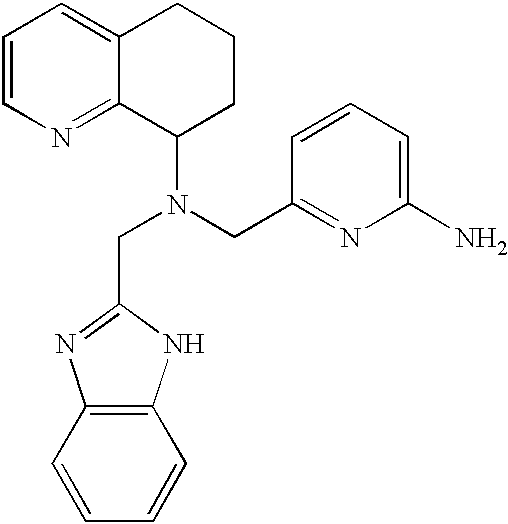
C1=CN=C2C(=C1)CCCC2N(CC1=NC2=C(N1)C=CC=C2)CC1=NC(N)=CC=C1
